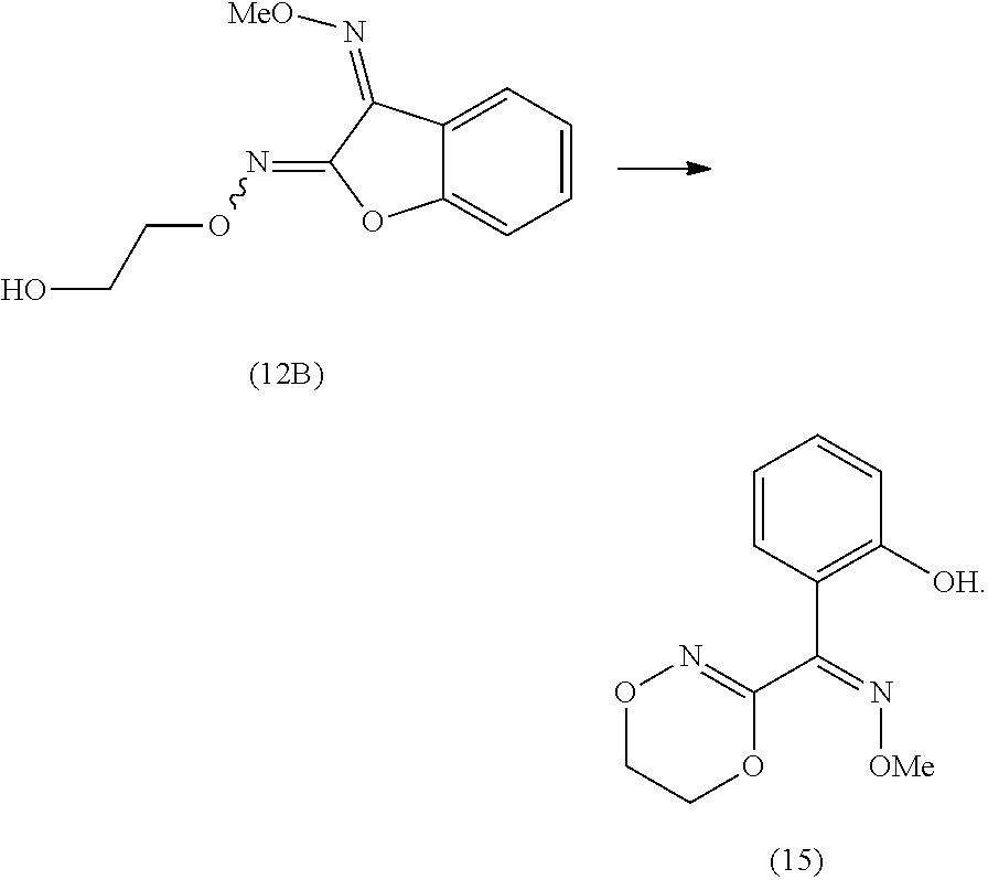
C1=CC(C(=N[OMe])C2=NOCCO2)=C([OH])C=C1.C12=CC=CC=C1C(=N[MeO])C(=NOCCO)O2
